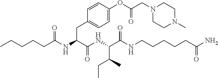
CCCCCC(NC(C(NC(C(NCCCCCC(N)=O)=O)C(C)CC)=O)CC1=CC=C(OC(CN2CCN(C)CC2)=O)C=C1)=O
